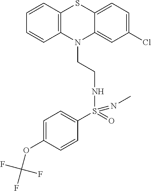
C1=CC2=C(C=C1)N(CCNS(C1=CC=C(OC(F)(F)F)C=C1)(=O)=NC)C1=CC(Cl)=CC=C1S2
